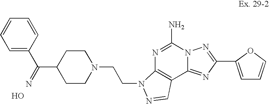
N1=C(N)N2C(=NC(C3=CC=CO3)=N2)C2=C1N(CCN1CCC(C(C3=CC=CC=C3)=N)CC1)N=C2.O
